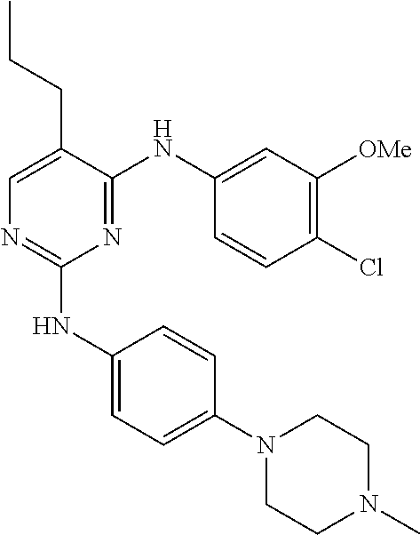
C1=C(CCC)C(NC2=CC([OMe])=C(Cl)C=C2)=NC(NC2=CC=C(N3CCN(C)CC3)C=C2)=N1
